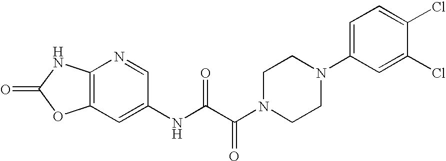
C12=C(C=C(NC(C(N3CCN(C4=CC=C(Cl)C(Cl)=C4)CC3)=O)=O)C=N1)OC(=O)N2
